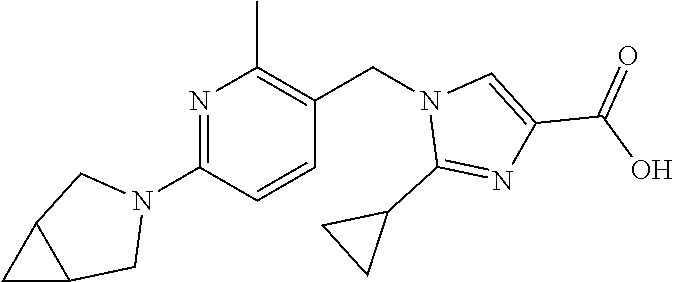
N1=C(N2CC3C(C2)C3)C=CC(CN2C(C3CC3)=NC(C(O)=O)=C2)=C1C
